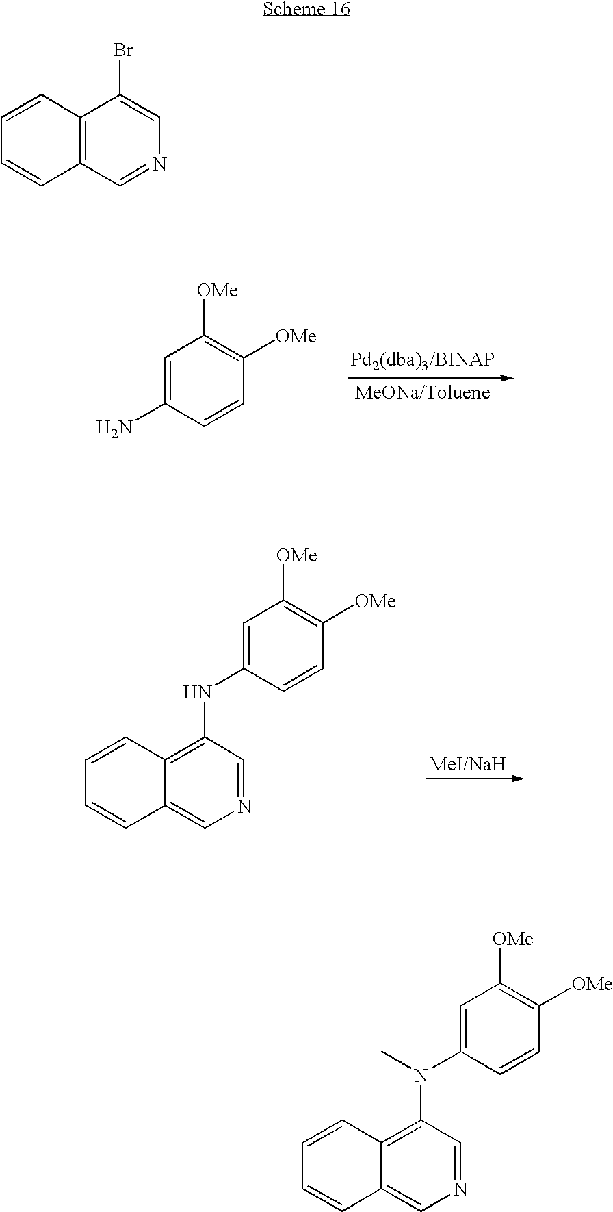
C1=CC2=C(C=C1)C=NC=C2Br.C1=C(N)C=CC([OMe])=C1[OMe].C1=CC2=C(NC3=CC([OMe])=C([OMe])C=C3)C=NC=C2C=C1.C1=CC2=C(N(C3=CC([OMe])=C([OMe])C=C3)C)C=NC=C2C=C1
